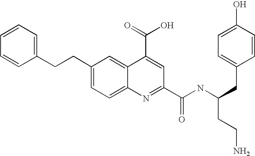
C1(CCC2=CC=C3C(=C2)C(C(O)=O)=CC(C(NC(CC2=CC=C(O)C=C2)CCN)=O)=N3)=CC=CC=C1
